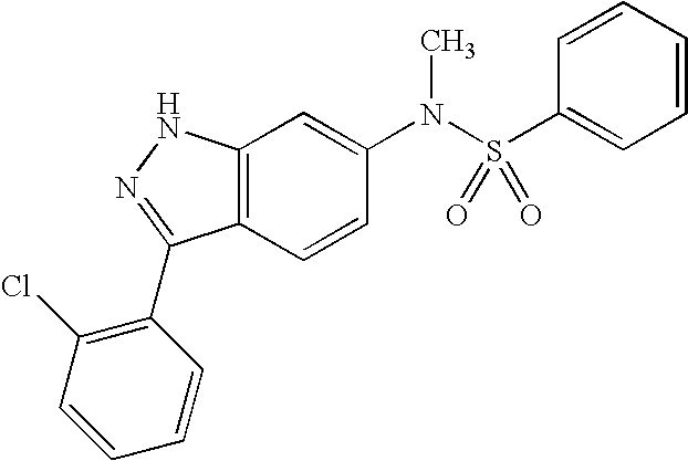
C12=C(C=CC(N(S(C3=CC=CC=C3)(=O)=O)C)=C1)C(C1=C(Cl)C=CC=C1)=NN2
